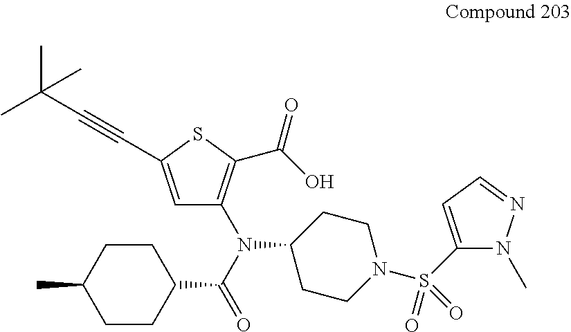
C1CC(C(N(C2=C(C(O)=O)SC(C#CC(C)(C)C)=C2)C2CCN(S(=O)(=O)C3=CC=NN3C)CC2)=O)CCC1C
